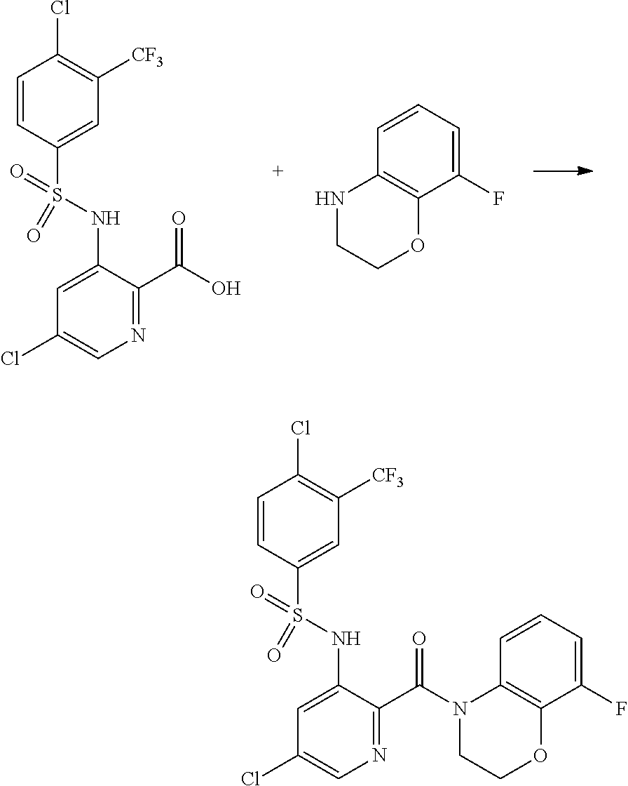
C1=CC(S(=O)(=O)NC2=CC(Cl)=CN=C2C(O)=O)=CC([CF3])=C1Cl.C1=CC=C(F)C2=C1NCCO2.C1=CC(S(=O)(=O)NC2=CC(Cl)=CN=C2C(N2C3=C(C(F)=CC=C3)OCC2)=O)=CC([CF3])=C1Cl
